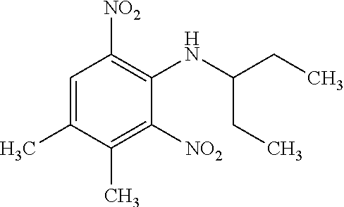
C1=C(C)C(C)=C([NO2])C(NC(CC)CC)=C1[NO2]
